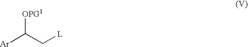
[Ar]C(C[L])[OPG1]
